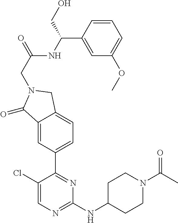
C1(Cl)=CN=C(NC2CCN(C(C)=O)CC2)N=C1C1=CC=C2C(=C1)C(=O)N(CC(=O)NC(C1=CC(OC)=CC=C1)CO)C2
